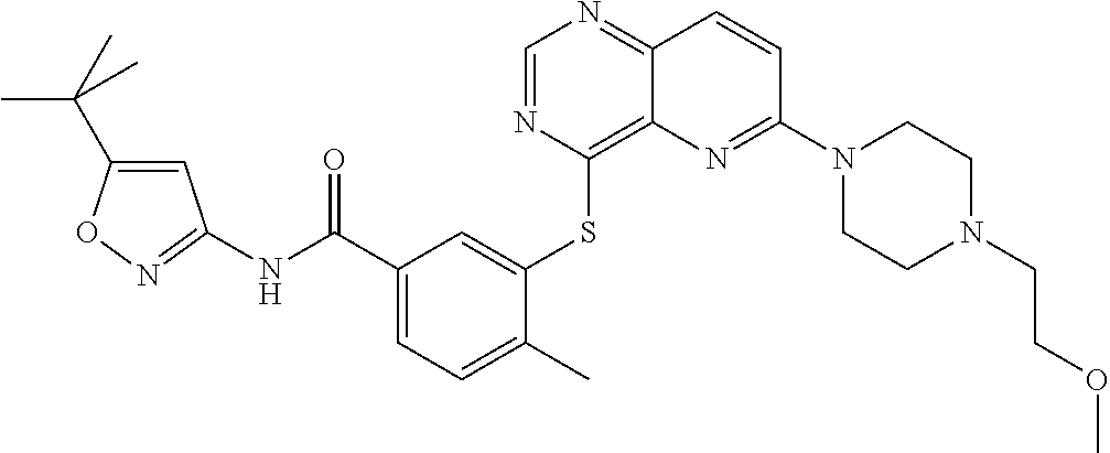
C1=NC(SC2=CC(C(NC3=NOC(C(C)(C)C)=C3)=O)=CC=C2C)=C2C(=N1)C=CC(N1CCN(CCOC)CC1)=N2
